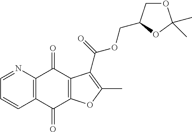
C1=NC2=C(C=C1)C(=O)C1=C(C2=O)C(C(=O)OCC2COC(C)(C)O2)=C(C)O1
